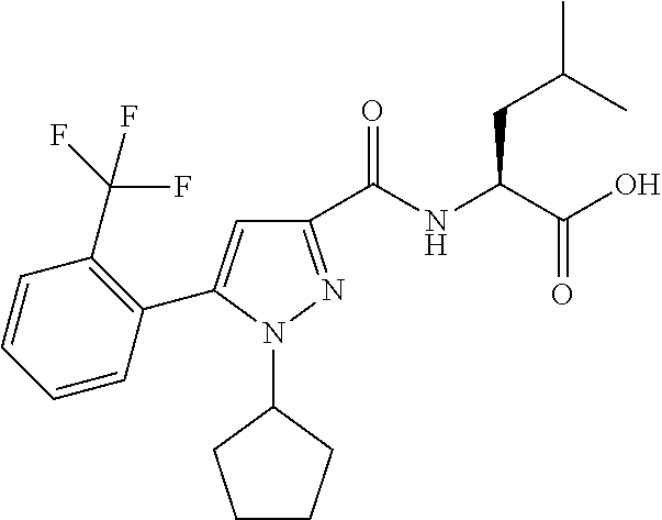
C1(C(NC(C(O)=O)CC(C)C)=O)=NN(C2CCCC2)C(C2=C(C(F)(F)F)C=CC=C2)=C1
